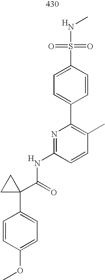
COC1=CC=C(C2(C(=O)NC3=NC(C4=CC=C(S(=O)(=O)NC)C=C4)=C(C)C=C3)CC2)C=C1.[H].[H]
